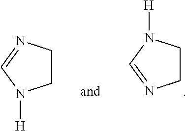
C1CN([H])C=N1.C1CN=CN1[H]
